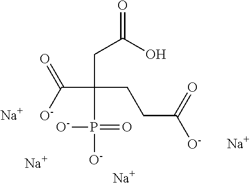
C(CCC([O-])=O)(CC(=O)O)(P([O-])(=O)[O-])C([O-])=O.[Na].[Na].[Na].[Na]
